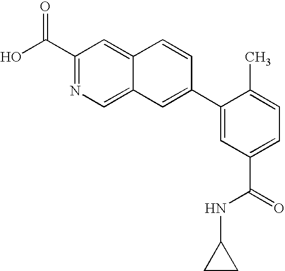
C1(C(O)=O)=NC=C2C(=C1)C=CC(C1=CC(C(=O)NC3CC3)=CC=C1C)=C2
